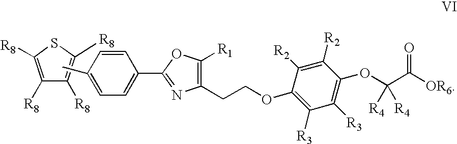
C1([R8])=C([R8])SC([R8])=C1[R8].C1=CC(C)=CC=C1C1=NC(CCOC2=C([R3])C([R3])=C(OC([R4])([R4])C(=O)[OR6])C([R2])=C2[R2])=C([R1])O1
